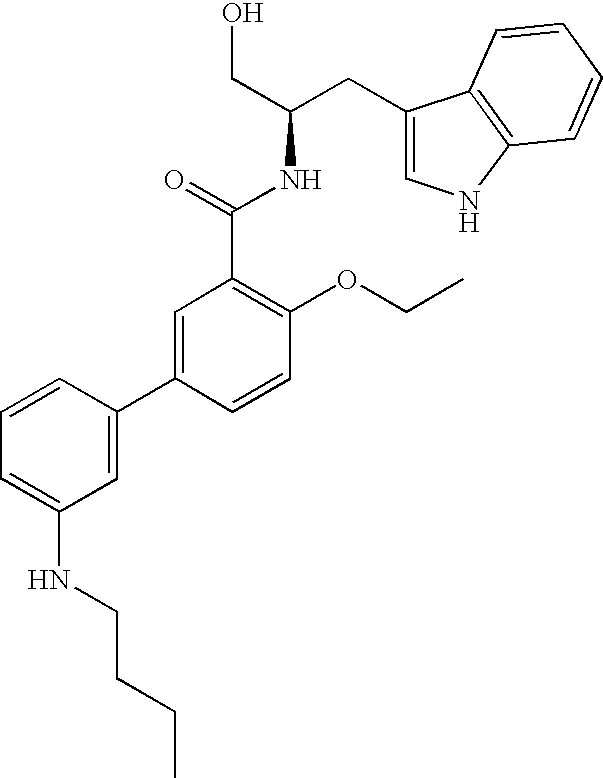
OCC(CC1=CNC2=C1C=CC=C2)NC(C1=C(OCC)C=CC(C2=CC(NCCCC)=CC=C2)=C1)=O
